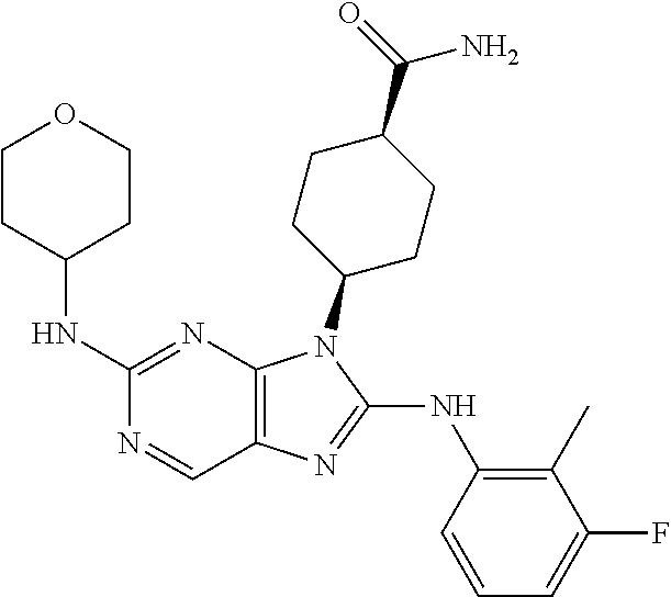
C1(NC2CCOCC2)=NC2=C(C=N1)N=C(NC1=C(C)C(F)=CC=C1)N2C1CCC(C(=O)N)CC1
